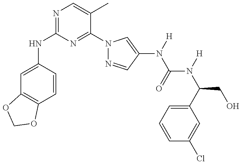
C1(NC2=NC=C(C)C(N3N=CC(N(C(N(C(CO)C4=CC=CC(Cl)=C4)[H])=O)[H])=C3)=N2)=CC2=C(C=C1)OCO2
